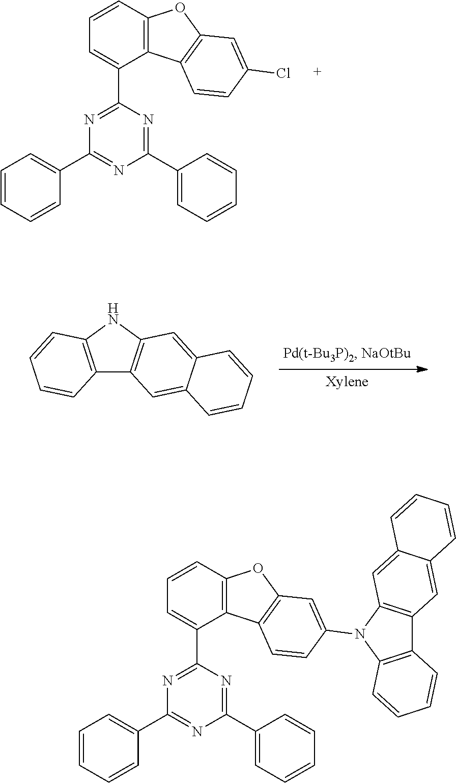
C1(C2=CC=CC=C2)=NC(C2=CC=CC=C2)=NC(C2=CC=CC3=C2C2=C(O3)C=C(Cl)C=C2)=N1.C12=C(NC3=C1C=C1C(=C3)C=CC=C1)C=CC=C2.C1(C2=CC=CC=C2)=NC(C2=CC=CC=C2)=NC(C2=CC=CC3=C2C2=C(O3)C=C(N3C4=C(C5=C3C=CC=C5)C=C3C(=C4)C=CC=C3)C=C2)=N1
